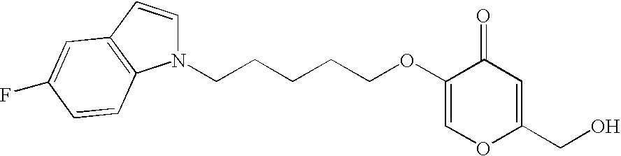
C1=C(OCCCCCN2C=CC3=C2C=CC(F)=C3)C(=O)C=C(CO)O1
